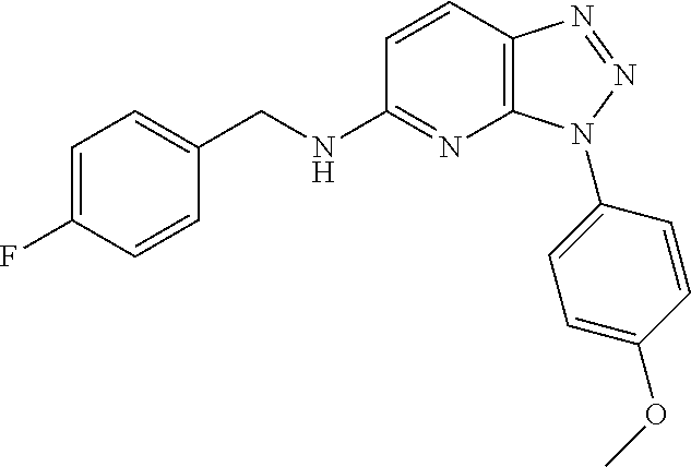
C1=CC2=C(N=C1NCC1=CC=C(F)C=C1)N(C1=CC=C(OC)C=C1)N=N2
